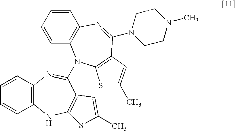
C1=CC=CC2=C1N=C(N1C3=C(C=CC=C3)N=C(N3CCN(C)CC3)C3=C1SC(C)=C3)C1=C(N2)SC(C)=C1
